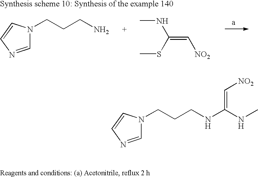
NCCCN1C=NC=C1.CNC(=C[NO2])SC.CNC(=C[NO2])NCCCN1C=NC=C1
